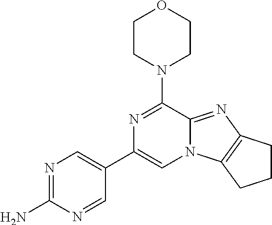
N1=C(N)N=CC(C2=CN3C(=NC4=C3CCC4)C(N3CCOCC3)=N2)=C1
